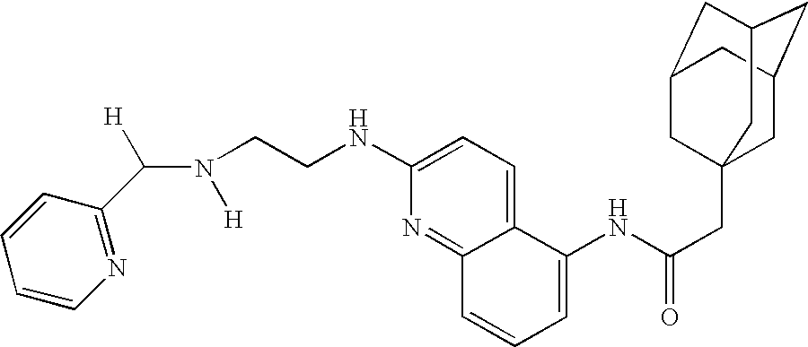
C1=CC(C(N([H])CCNC2=CC=C3C(=N2)C=CC=C3NC(CC23CC4CC(CC(C2)C4)C3)=O)[H])=NC=C1
